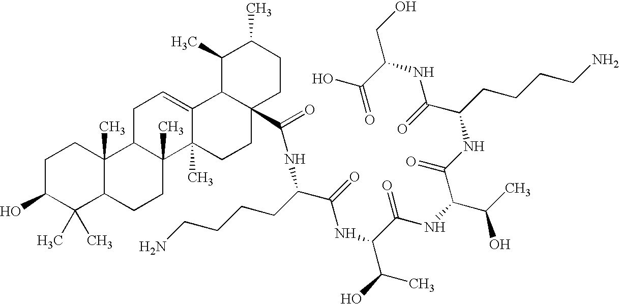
C1C(O)C(C)(C)C2C(C)(C1)C1C(C)(CC2)C2(C)C(=CC1)C1C(C(=O)NC(CCCCN)C(NC(C(NC(C(C)O)C(NC(C(NC(CO)C(=O)O)=O)CCCCN)=O)=O)C(C)O)=O)(CC2)CCC(C)C1C
